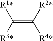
[R1*]C([R3*])=C([R2*])[R4*]
